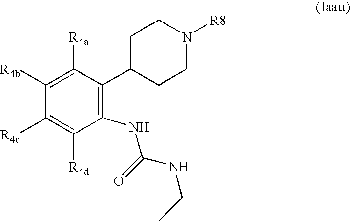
C1([R4b])=C([R4a])C(C2CCN([R8])CC2)=C(NC(=O)NCC)C([R4d])=C1[R4c]
